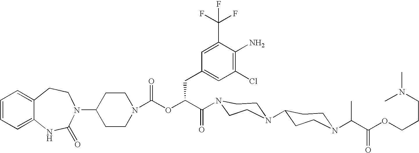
C12=CC=CC=C1NC(=O)N(C1CCN(C(OC(C(=O)N3CCN(C4CCN(C(C(OCCCN(C)C)=O)C)CC4)CC3)CC3=CC(Cl)=C(N)C(C(F)(F)F)=C3)=O)CC1)CC2
